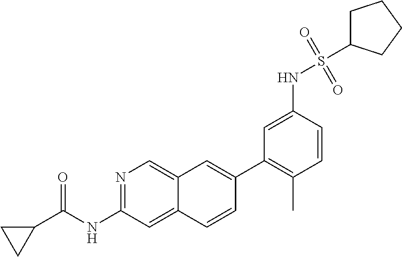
N1=C(NC(C2CC2)=O)C=C2C(=C1)C=C(C1=C(C)C=CC(NS(=O)(=O)C3CCCC3)=C1)C=C2
